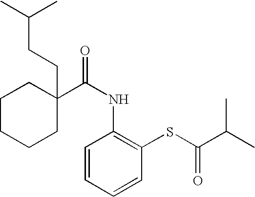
C1CCCC(C(NC2=C(SC(C(C)C)=O)C=CC=C2)=O)(CCC(C)C)C1
